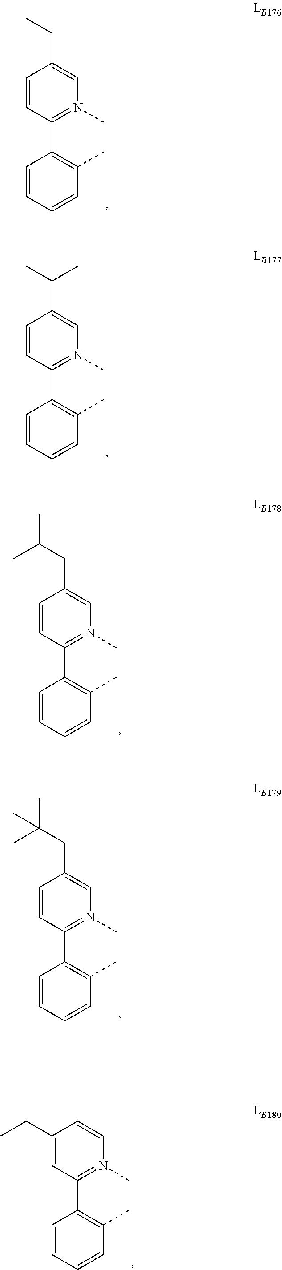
C1=CC(C2=C(C)C=CC=C2)=N(C)C=C1CC.C1=CC(C2=C(C)C=CC=C2)=N(C)C=C1C(C)C.C1=CC(C2=C(C)C=CC=C2)=N(C)C=C1CC(C)C.C1=CC(C2=C(C)C=CC=C2)=N(C)C=C1CC(C)(C)C.C1(CC)=CC(C2=C(C)C=CC=C2)=N(C)C=C1
